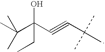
C(C(C#CC(C)(C)C)(O)CC)(C)(C)C
